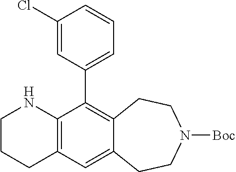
C12=C(C=C3C(=C1C1=CC=CC(Cl)=C1)CCN([Boc])CC3)CCCN2
